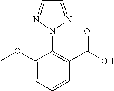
C1(OC)=CC=CC(C(O)=O)=C1N1N=CC=N1
